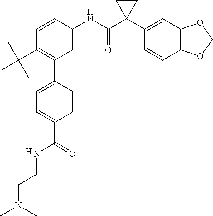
C1=C(NC(C2(C3=CC4=C(C=C3)OCO4)CC2)=O)C=CC(C(C)(C)C)=C1C1=CC=C(C(=O)NCCN(C)C)C=C1.[H]
